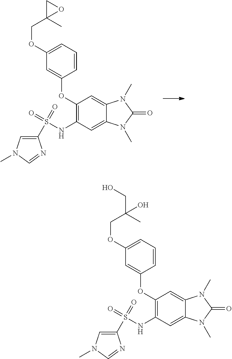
C1(OCC2(C)CO2)=CC=CC(OC2=C(NS(=O)(=O)C3=CN(C)C=N3)C=C3C(=C2)N(C)C(=O)N3C)=C1.C1(OCC(C)(CO)O)=CC=CC(OC2=C(NS(=O)(=O)C3=CN(C)C=N3)C=C3C(=C2)N(C)C(=O)N3C)=C1
